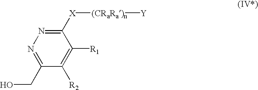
C1([X][(CRaRa)n][Y])=NN=C(CO)C([R2])=C1[R1]
